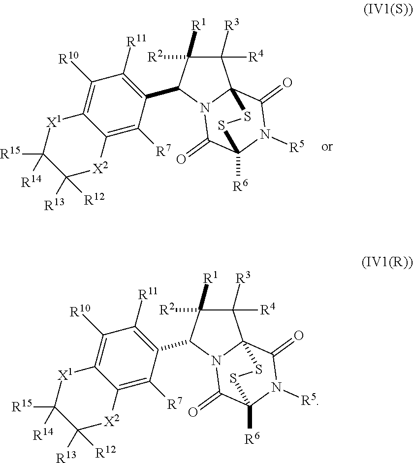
C1([R3])([R4])C([R2])([R1])C(C2=C([R11])C([R10])=C3C(=C2[R7])[X2]C([R13])([R12])C([R15])([R14])[X1]3)N2C13C(=O)N([R5])C([R6])(C2=O)SS3.C1([R3])([R4])C([R2])([R1])C(C2=C([R11])C([R10])=C3C(=C2[R7])[X2]C([R13])([R12])C([R15])([R14])[X1]3)N2C(=O)C3([R6])N([R5])C(=O)C12SS3
